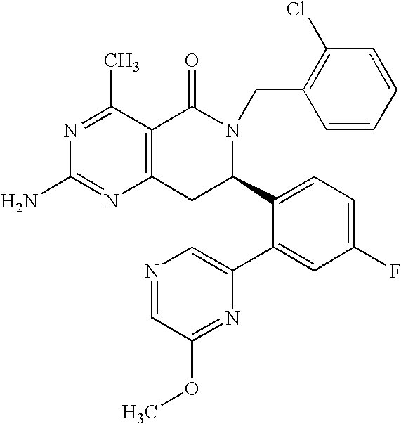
C12=C(C(C)=NC(N)=N1)C(=O)N(CC1=C(Cl)C=CC=C1)C(C1=CC=C(F)C=C1C1=CN=CC(OC)=N1)C2
